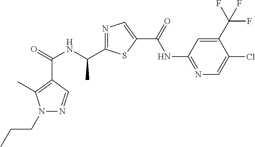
C(=O)(NC(C1=NC=C(C(NC2=NC=C(Cl)C(C(F)(F)F)=C2)=O)S1)C)C1=C(C)N(CCC)N=C1
